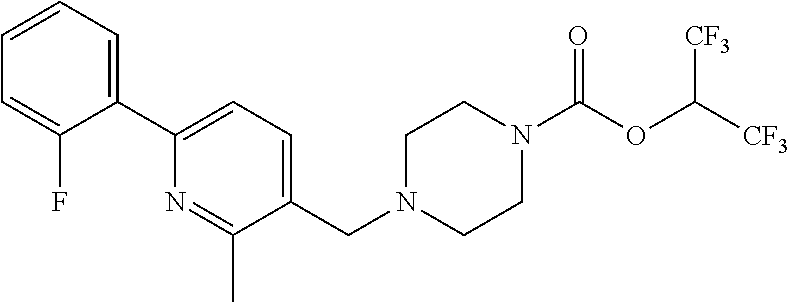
C1(C2=CC=C(CN3CCN(C(OC([CF3])[CF3])=O)CC3)C(C)=N2)=CC=CC=C1F
